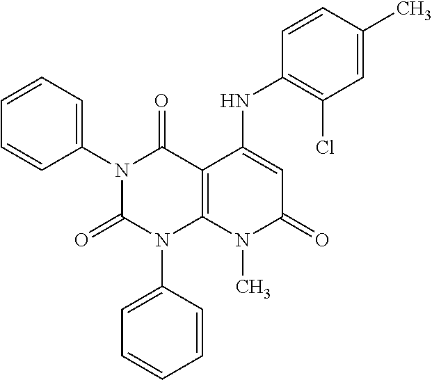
C1(N2C(=O)N(C3=CC=CC=C3)C3=C(C2=O)C(NC2=C(Cl)C=C(C)C=C2)=CC(=O)N3C)=CC=CC=C1
